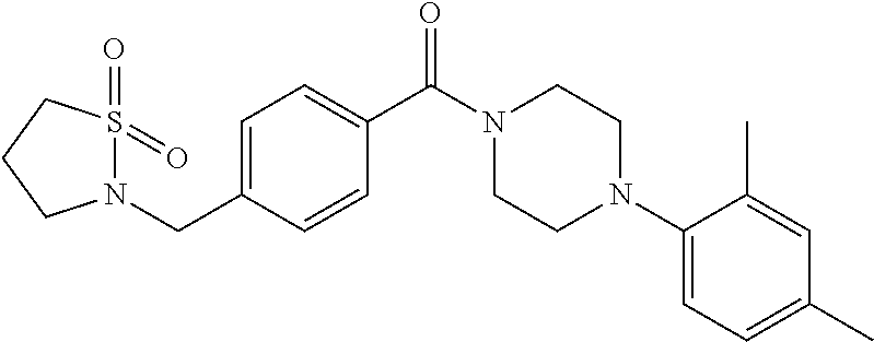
C1=C(CN2S(=O)(=O)CCC2)C=CC(C(N2CCN(C3=CC=C(C)C=C3C)CC2)=O)=C1
